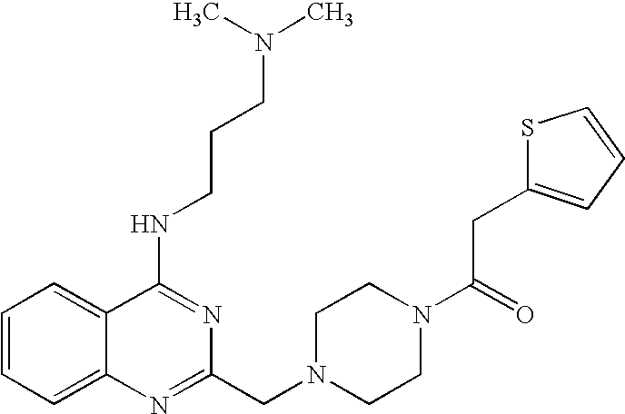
C1=CC=C2C(=C1)C(NCCCN(C)C)=NC(CN1CCN(C(=O)CC3=CC=CS3)CC1)=N2
